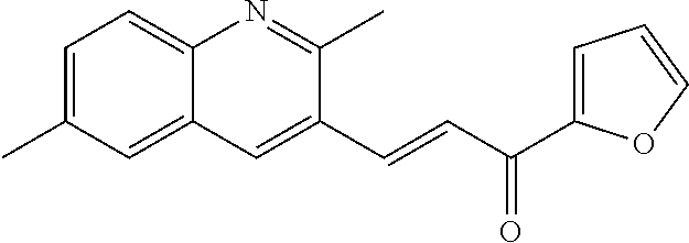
C1=C(C)C=C2C(=C1)N=C(C)C(C=CC(C1=CC=CO1)=O)=C2
